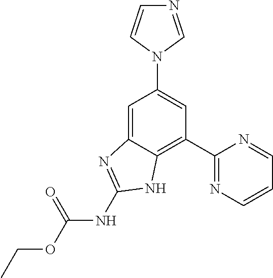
C1=C2C(=C(C3=NC=CC=N3)C=C1N1C=NC=C1)NC(NC(OCC)=O)=N2
